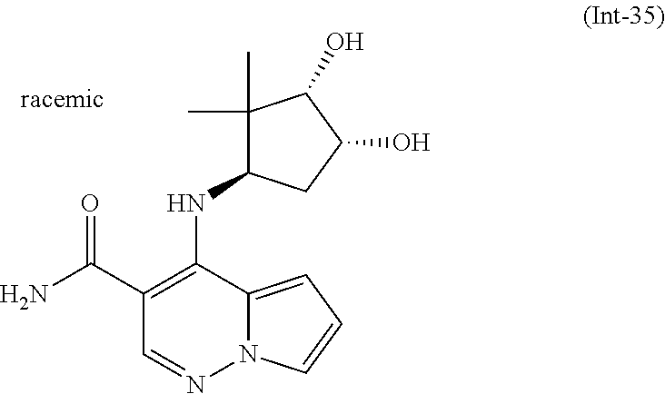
NC(C1=C(NC2C(C)(C)C(O)C(O)C2)C2=CC=CN2N=C1)=O
